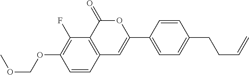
C1=CC2=C(C(F)=C1OCOC)C(=O)OC(C1=CC=C(CCC=C)C=C1)=C2
